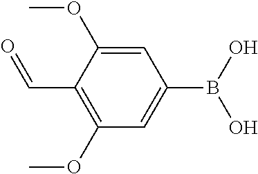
C1=C(OC)C(C=O)=C(OC)C=C1B(O)O
